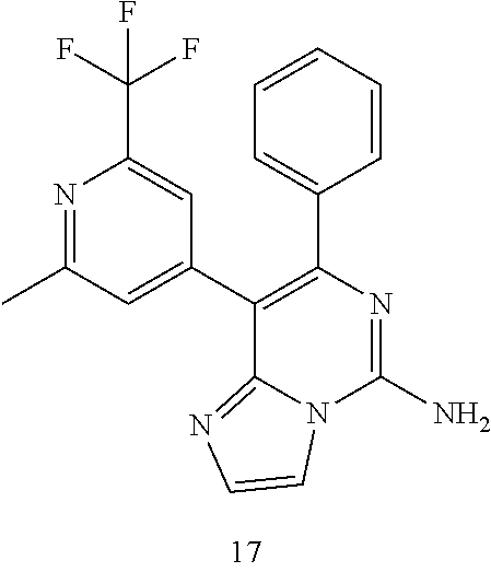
N1=C(C)C=C(C2=C(C3=CC=CC=C3)N=C(N)N3C2=NC=C3)C=C1C(F)(F)F
